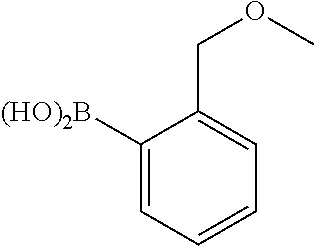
C1([(HO)2B])=CC=CC=C1COC
